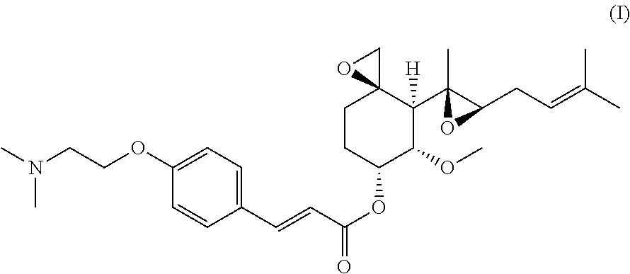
C1=C(OCCN(C)C)C=CC(C=CC(OC2C(OC)C(C3(C)C(CC=C(C)C)O3)([H])C3(CC2)CO3)=O)=C1
